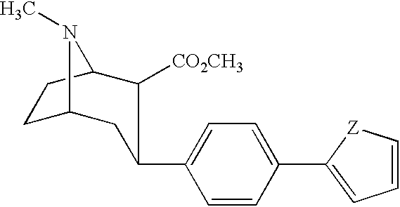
C1C2CC(C3=CC=C(C4=CC=C[Z]4)C=C3)C([CO2CH3])C(C1)N2C
